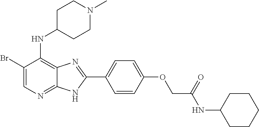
C1(Br)=CN=C2C(=C1NC1CCN(C)CC1)N=C(C1=CC=C(OCC(NC3CCCCC3)=O)C=C1)N2
